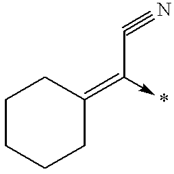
C1CCCC(=C(C#N)->*)C1
